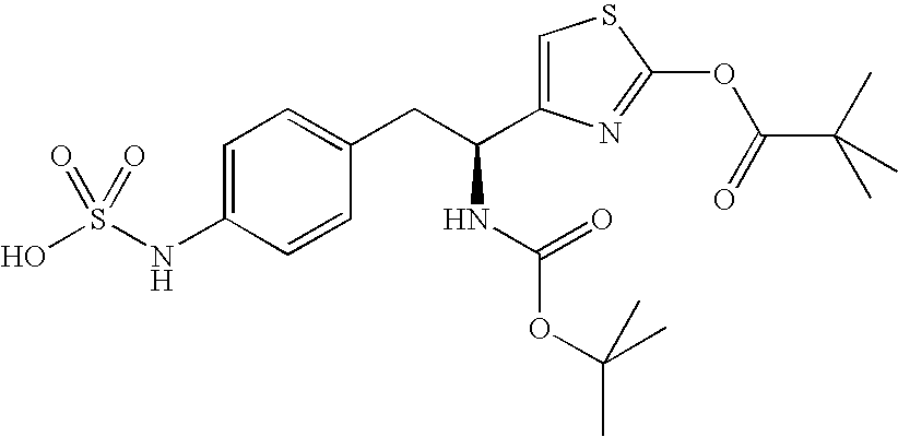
C1=C(C(CC2=CC=C(NS(O)(=O)=O)C=C2)NC(OC(C)(C)C)=O)N=C(OC(C(C)(C)C)=O)S1
